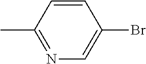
CC1=NC=C(Br)C=C1
